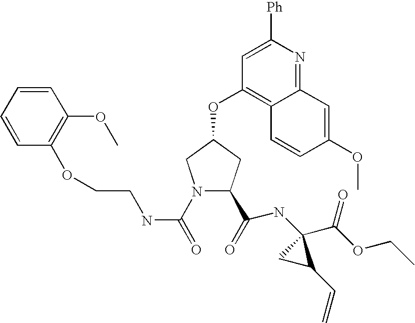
N1(C(=O)NCCOC2=C(OC)C=CC=C2)C(C(=O)NC2(C(OCC)=O)CC2C=C)CC(OC2=C3C(=NC([Ph])=C2)C=C(OC)C=C3)C1
